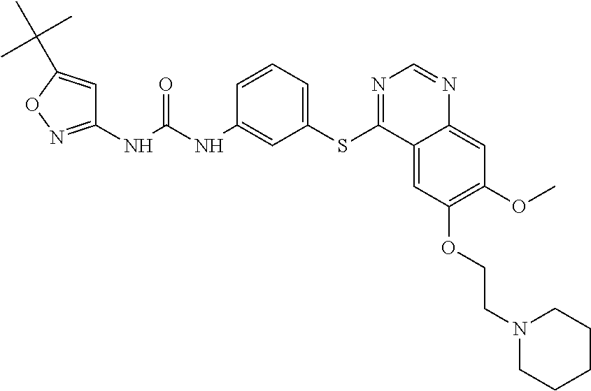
C1(NC(NC2=CC(SC3=NC=NC4=CC(OC)=C(OCCN5CCCCC5)C=C34)=CC=C2)=O)=NOC(C(C)(C)C)=C1
